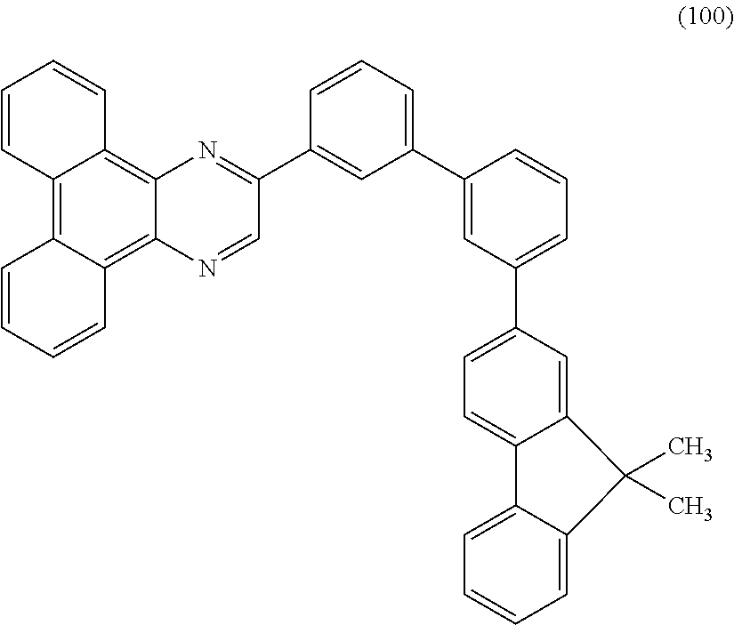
C12=C3C(=C4C(=C1C=CC=C2)N=C(C1=CC(C2=CC(C5=CC=C6C(=C5)C(C)(C)C5=CC=CC=C65)=CC=C2)=CC=C1)C=N4)C=CC=C3
